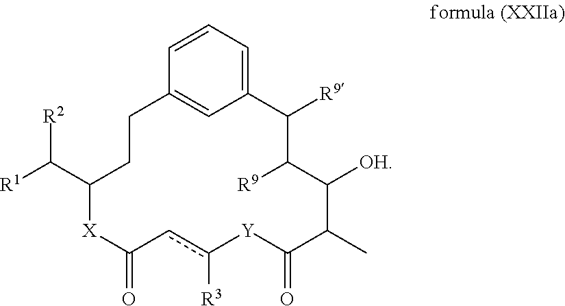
C12=CC=CC(=C1)CCC(C([R1])[R2])[X]C(=O)cc([R3])[Y]C(=O)C(C)C([OH])C([R9])C2[R9]
